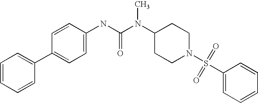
C1=CC=CC(C2=CC=C(NC(N(C3CCN(S(C4=CC=CC=C4)(=O)=O)CC3)C)=O)C=C2)=C1
